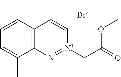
C12=C(C=CC=C1C)C(C)=C[N+](CC(=O)OC)=N2.[Br-]
